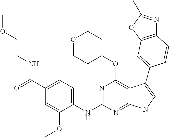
C1(C(=O)NCCOC)=CC=C(NC2=NC(OC3CCOCC3)=C3C(=N2)NC=C3C2=CC3=C(N=C(C)O3)C=C2)C(OC)=C1
